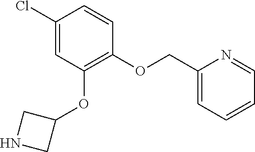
C1(Cl)=CC(OC2CNC2)=C(OCC2=CC=CC=N2)C=C1
